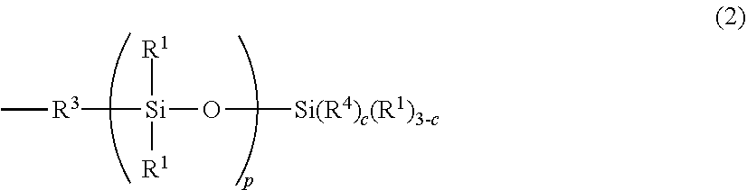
[R3]([Si](O[Si(R4)c(R1)3-c])([R1])[R1])C
